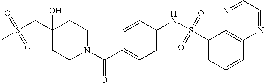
C1CN(C(C2=CC=C(NS(=O)(=O)C3=CC=CC4=C3N=CC=N4)C=C2)=O)CCC1(O)CS(C)(=O)=O
